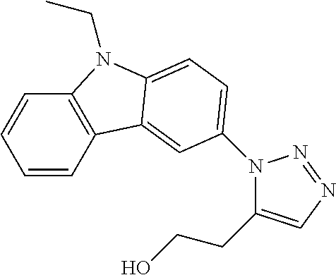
C1=CC2=C(C=C1)N(CC)C1=CC=C(N3C(CCO)=CN=N3)C=C21
